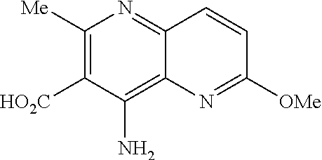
C12=C(N)C([HO2C])=C([Me])N=C1C=CC([OMe])=N2
